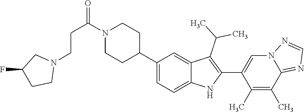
N1(C(CCN2CC(F)CC2)=O)CCC(C2=CC=C3C(=C2)C(C(C)C)=C(C2=CN4C(=NC=N4)C(C)=C2C)N3)CC1
